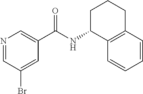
C1=C(Br)C=NC=C1C(NC1C2=C(CCC1)C=CC=C2)=O
